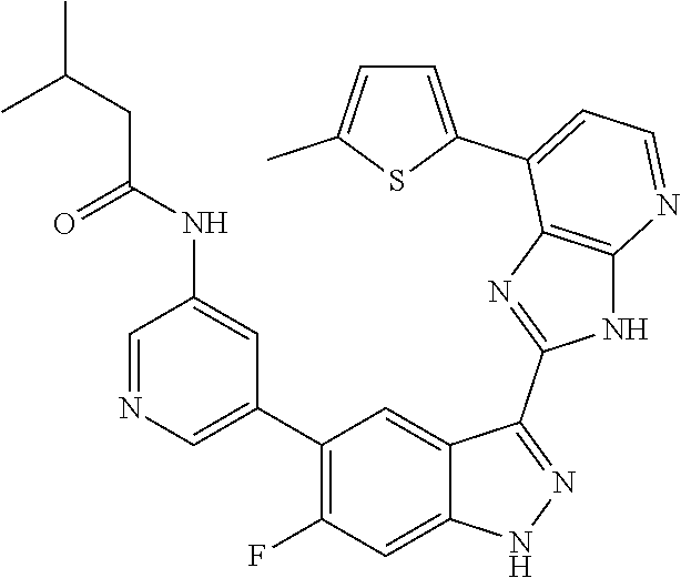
C1=NC=C(C2=C(F)C=C3C(=C2)C(C2=NC4=C(N2)N=CC=C4C2=CC=C(C)S2)=NN3)C=C1NC(=O)CC(C)C
